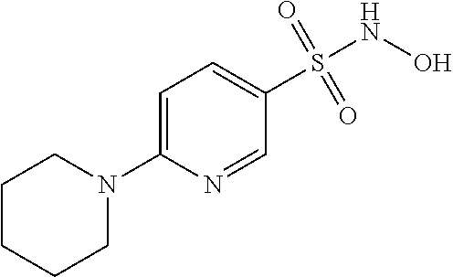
C1=C(N2CCCCC2)N=CC(S(NO)(=O)=O)=C1
